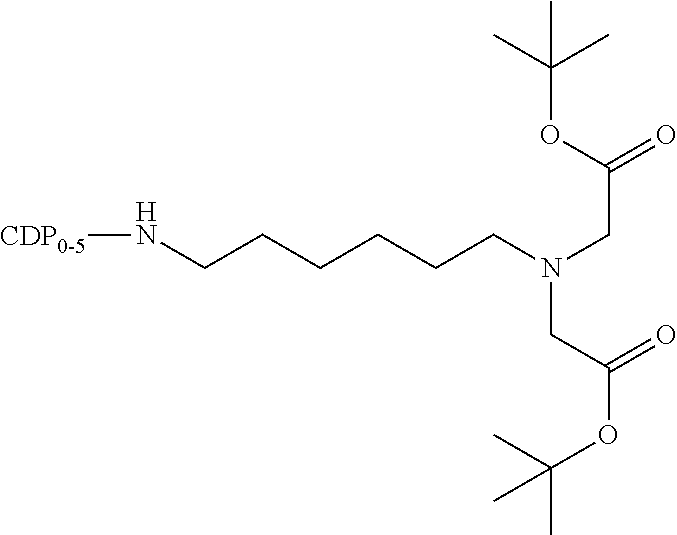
O(C(C)(C)C)C(CN(CC(OC(C)(C)C)=O)CCCCCCN[CDP0-5])=O
